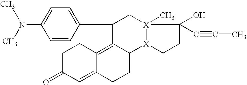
CN(C)C1=CC=C(C2C3=C4C(=CC(=O)CC4)CCC3[X]3[X](C)(C2)C(O)(C#CC)CC3)C=C1
